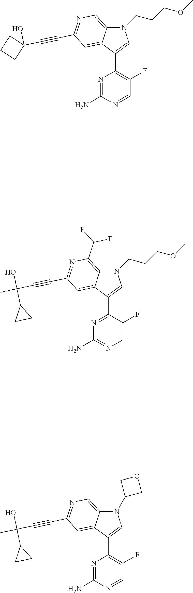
N1(CCCOC)C2=CN=C(C#CC3(O)CCC3)C=C2C(C2=C(F)C=NC(N)=N2)=C1.N1(CCCOC)C2=C(C(F)F)N=C(C#CC(C)(O)C3CC3)C=C2C(C2=NC(N)=NC=C2F)=C1.N1(C2COC2)C2=CN=C(C#CC(C)(O)C3CC3)C=C2C(C2=C(F)C=NC(N)=N2)=C1
